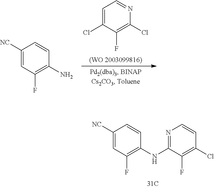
C1([NC])=CC(F)=C(NC2=NC=CC(Cl)=C2F)C=C1.C1=C(Cl)C(F)=C(Cl)N=C1.C1([NC])=CC(F)=C(N)C=C1
